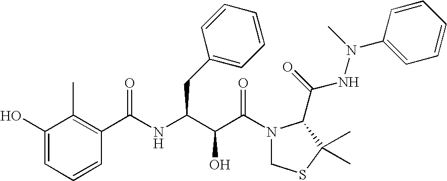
C1(O)=CC=CC(C(NC(C(C(=O)N2CSC(C)(C)C2C(NN(C2=CC=CC=C2)C)=O)O)CC2=CC=CC=C2)=O)=C1C
